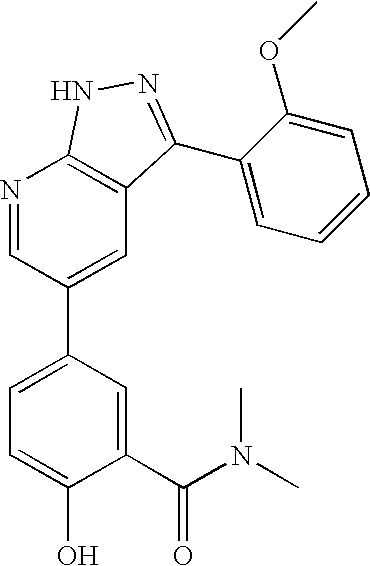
N1=CC(C2=CC=C(O)C(C(=O)N(C)C)=C2)=CC2=C1NN=C2C1=CC=CC=C1OC
